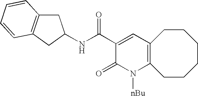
N(C(C1=CC2=C(N([nBu])C1=O)CCCCCC2)=O)C1CC2=C(C1)C=CC=C2
